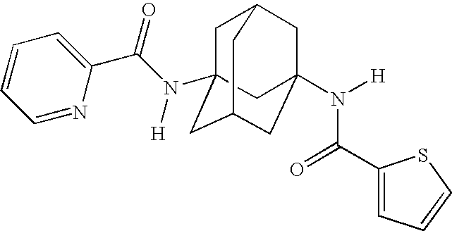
C1C2(N(C(C3=CC=CC=N3)=O)[H])CC3CC(N([H])C(C4=CC=CS4)=O)(CC1C3)C2
